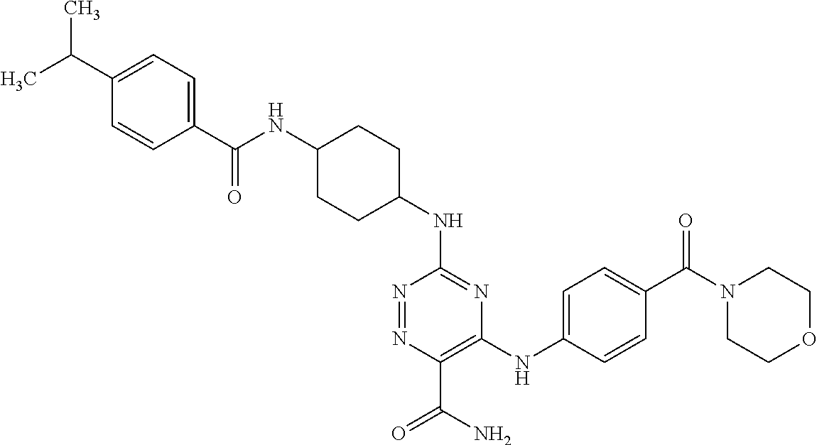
C1(C(NC2CCC(NC3=NC(NC4=CC=C(C(N5CCOCC5)=O)C=C4)=C(C(N)=O)N=N3)CC2)=O)=CC=C(C(C)C)C=C1
